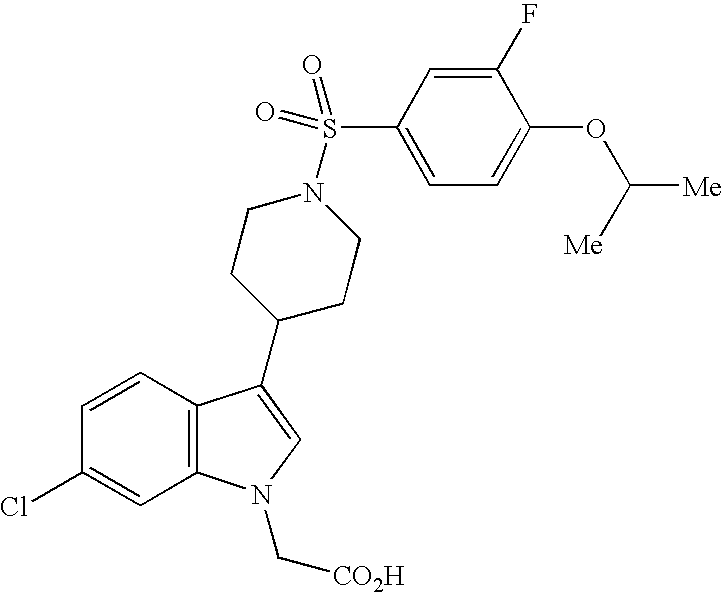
C1=CC2=C(C=C1Cl)N(C[CO2H])C=C2C1CCN(S(C2=CC=C(OC([Me])[Me])C(F)=C2)(=O)=O)CC1
